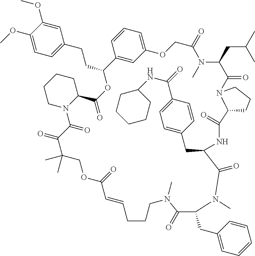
C1N2C(CCC1)C(=O)OC(CCC1=CC=C(OC)C(OC)=C1)C1=CC(=CC=C1)OCC(=O)N(C)C(CC(C)C)C(=O)N1C(C(=O)NC(CC3=CC=C(C(=O)NC4CCCCC4)C=C3)C(=O)N(C)C(CC3=CC=CC=C3)C(=O)N(C)CCCC=CC(=O)OCC(C)(C)C(=O)C2=O)CCC1
